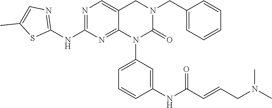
C1=C(CN2CC3=CN=C(NC4=NC=C(C)S4)N=C3N(C3=CC=CC(NC(C=CCN(C)C)=O)=C3)C2=O)C=CC=C1
